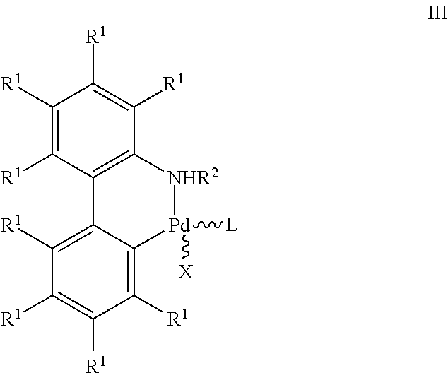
C1([R1])=C2C(=C([R1])C([R1])=C1[R1])C1=C(C([R1])=C([R1])C([R1])=C1[R1])[NHR2][Pd]2([L])[X]
